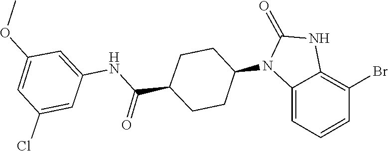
C1(=O)NC2=C(Br)C=CC=C2N1C1CCC(C(NC2=CC(OC)=CC(Cl)=C2)=O)CC1
